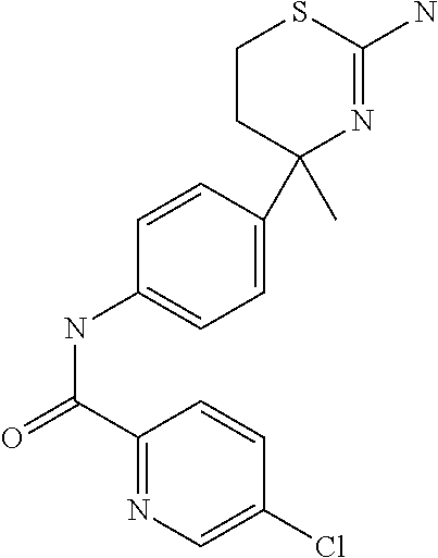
C1(C)(C2=CC=C(NC(=O)C3=NC=C(Cl)C=C3)C=C2)N=C(N)SCC1
